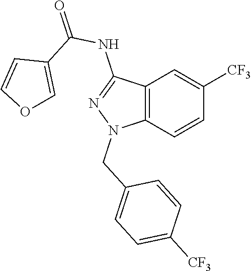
C12=C(C=CC([CF3])=C1)N(CC1=CC=C([CF3])C=C1)N=C2NC(=O)C1=COC=C1
